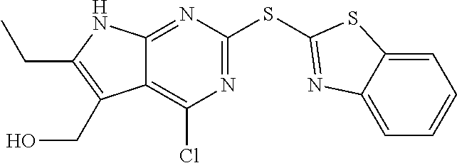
N1=C(SC2=NC3=CC=CC=C3S2)N=C2C(=C1Cl)C(CO)=C(CC)N2
